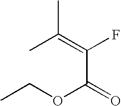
CC(=C(C(OCC)=O)F)C
